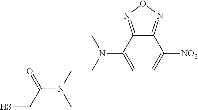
C1=C(N(CCN(C(CS)=O)C)C)C2=NON=C2C([NO2])=C1
